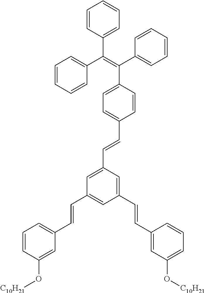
C1=CC(O[C10H21])=CC(C=CC2=CC(C=CC3=CC(O[C10H21])=CC=C3)=CC(C=CC3=CC=C(C(C4=CC=CC=C4)=C(C4=CC=CC=C4)C4=CC=CC=C4)C=C3)=C2)=C1
